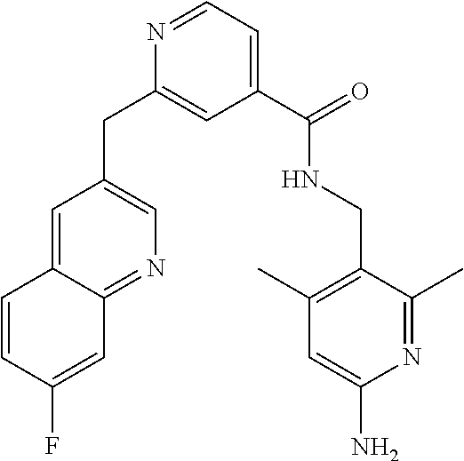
C1=C2C(=NC=C1CC1=CC(C(=O)NCC3=C(C)C=C(N)N=C3C)=CC=N1)C=C(F)C=C2
